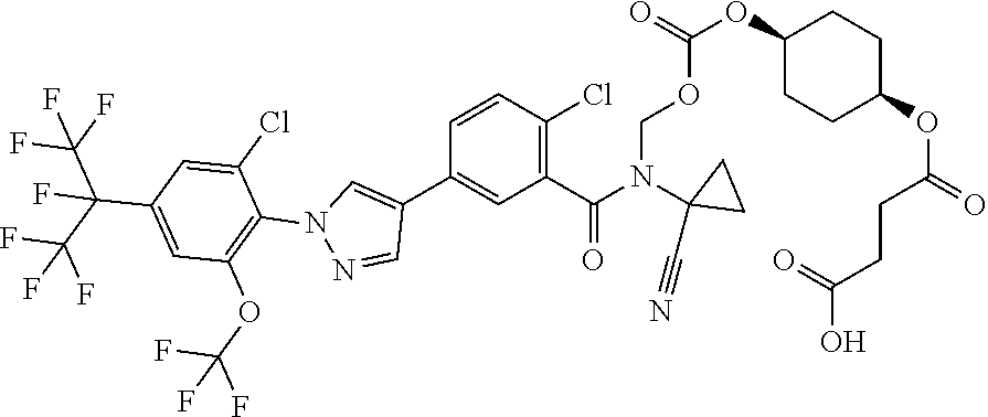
O(CN(C(=O)C1=C(Cl)C=CC(C2=CN(C3=C(OC(F)(F)F)C=C(C(C(F)(F)F)(C(F)(F)F)F)C=C3Cl)N=C2)=C1)C1(C#N)CC1)C(OC1CCC(OC(=O)CCC(O)=O)CC1)=O
